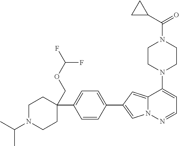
N1(C2=CC=NN3C2=CC(C2=CC=C(C4(COC(F)F)CCN(C(C)C)CC4)C=C2)=C3)CCN(C(=O)C2CC2)CC1
